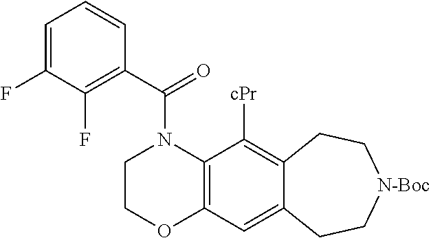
C1COC2=C(N1C(C1=C(F)C(F)=CC=C1)=O)C([cPr])=C1C(=C2)CC[N-Boc]CC1
